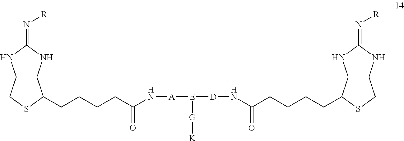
C12C(NC(=N[R])N1)C(CCCCC(N[A][E]([D]NC(CCCCC1C3C(NC(=N[R])N3)CS1)=O)[G][K])=O)SC2
